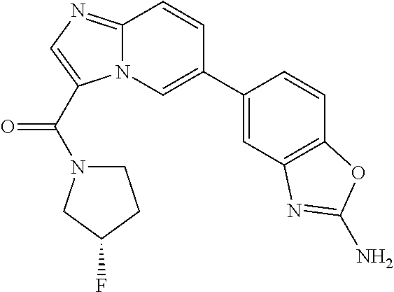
C12=NC=C(C(=O)N3CCC(F)C3)N1C=C(C1=CC3=C(C=C1)OC(N)=N3)C=C2
